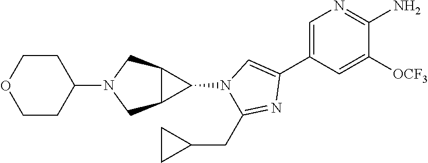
C1=C(C2=CN(C3C4C3CN(C3CCOCC3)C4)C(CC3CC3)=N2)C=C([OCF3])C(N)=N1
